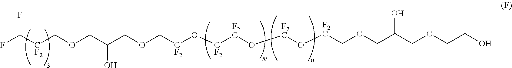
O(CC(COC[CF2]O[CF2][F2C]O[F2C]O[F2C]COCC(COCCO)O)O)C[CF2]C(F)F
